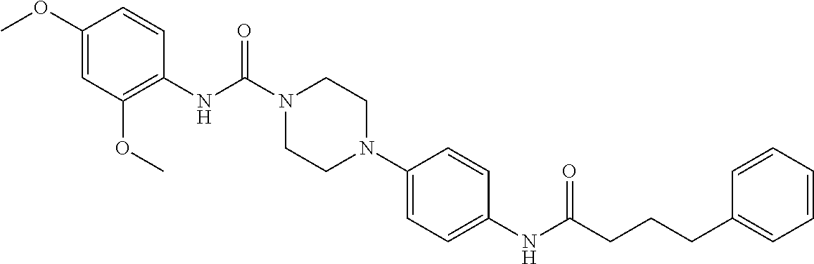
C1(NC(N2CCN(C3=CC=C(NC(CCCC4=CC=CC=C4)=O)C=C3)CC2)=O)=C(OC)C=C(OC)C=C1
